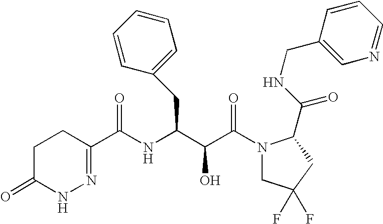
C1(=O)CCC(C(NC(C(C(N2CC(F)(F)CC2C(NCC2=CN=CC=C2)=O)=O)O)CC2=CC=CC=C2)=O)=NN1
